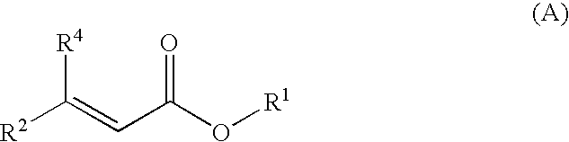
[R2]C(=CC(O[R1])=O)[R4]
